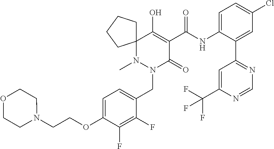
C1=C(OCCN2CCOCC2)C(F)=C(F)C(CN2C(=O)C(C(=O)NC3=CC=C(Cl)C=C3C3=NC=NC(C(F)(F)F)=C3)=C(O)C3(N2C)CCCC3)=C1
